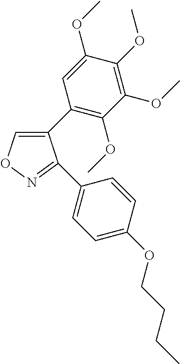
C1(C2=C(OC)C(OC)=C(OC)C(OC)=C2)=CON=C1C1=CC=C(OCCCC)C=C1
